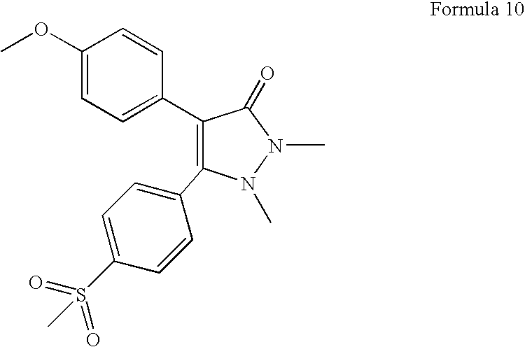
C1(OC)=CC=C(C2=C(C3=CC=C(S(=O)(C)=O)C=C3)N(C)N(C)C2=O)C=C1
